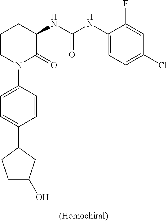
C1CN(C2=CC=C(C3CCC(O)C3)C=C2)C(=O)C(NC(NC2=CC=C(Cl)C=C2F)=O)C1
